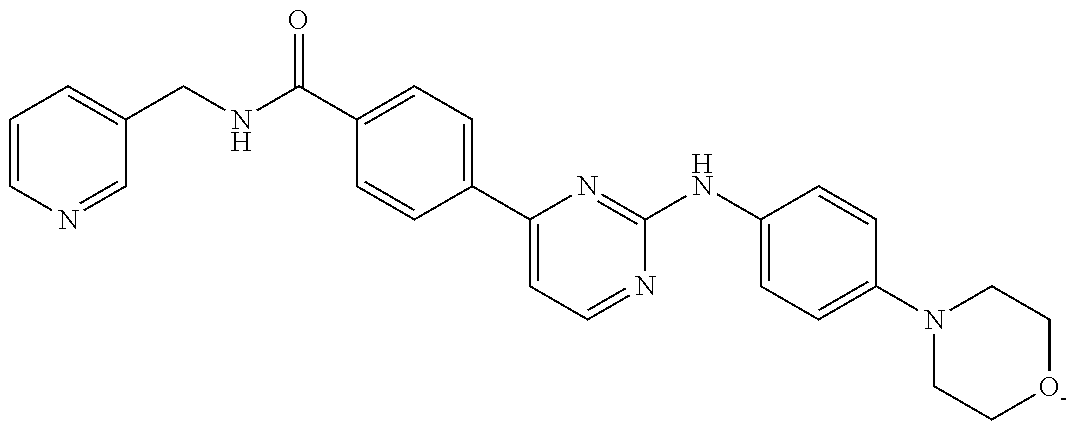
C1=CC(C2=CC=NC(NC3=CC=C(N4CC[O-]CC4)C=C3)=N2)=CC=C1C(=O)NCC1=CC=CN=C1
